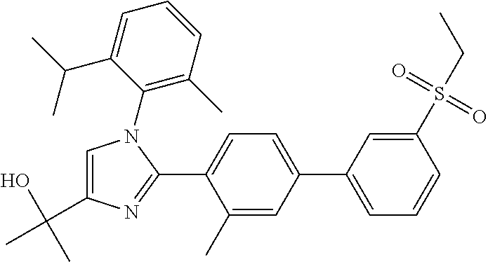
C1(C2=CC=CC(S(CC)(=O)=O)=C2)=CC=C(C2=NC(C(O)(C)C)=CN2C2=C(C)C=CC=C2C(C)C)C(C)=C1
